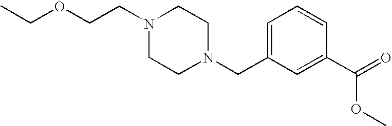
C(N1CCN(CC2=CC=CC(C(=O)OC)=C2)CC1)COCC
